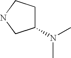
C1(N(C)C)CCNC1
